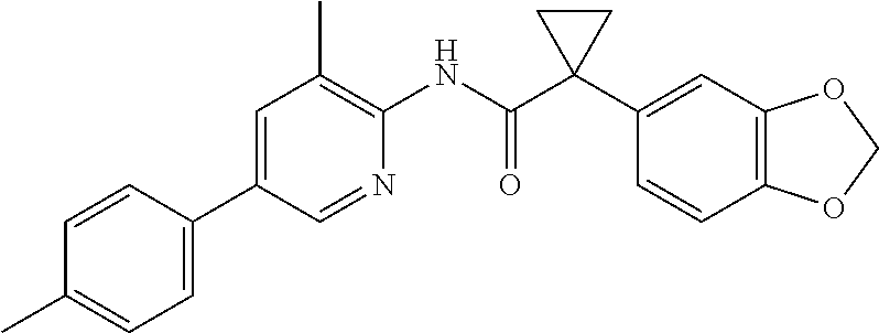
C1=C(C2=CC=C(C)C=C2)C=NC(NC(C2(C3=CC4=C(C=C3)OCO4)CC2)=O)=C1C
